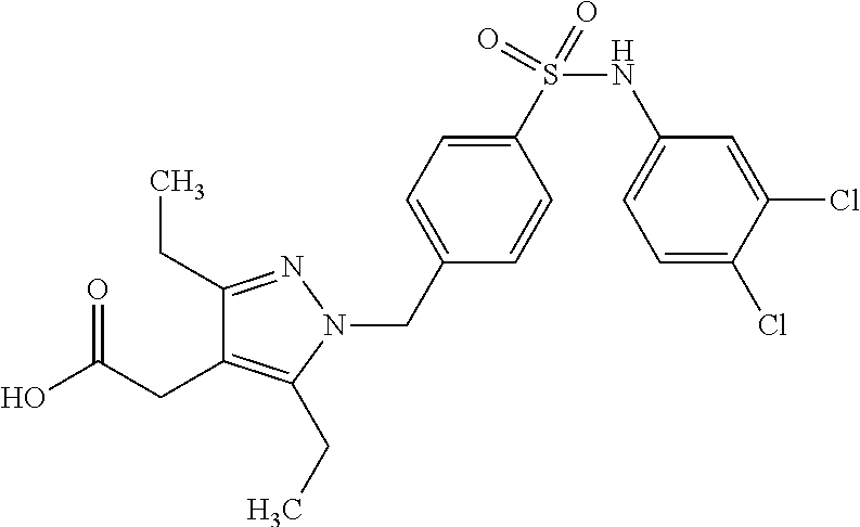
C1(CC)=NN(CC2=CC=C(S(NC3=CC=C(Cl)C(Cl)=C3)(=O)=O)C=C2)C(CC)=C1CC(=O)O
